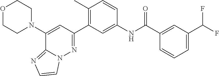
O1CCN(C2=CC(C3=C(C)C=CC(NC(C4=CC(C(F)F)=CC=C4)=O)=C3)=NN3C2=NC=C3)CC1
